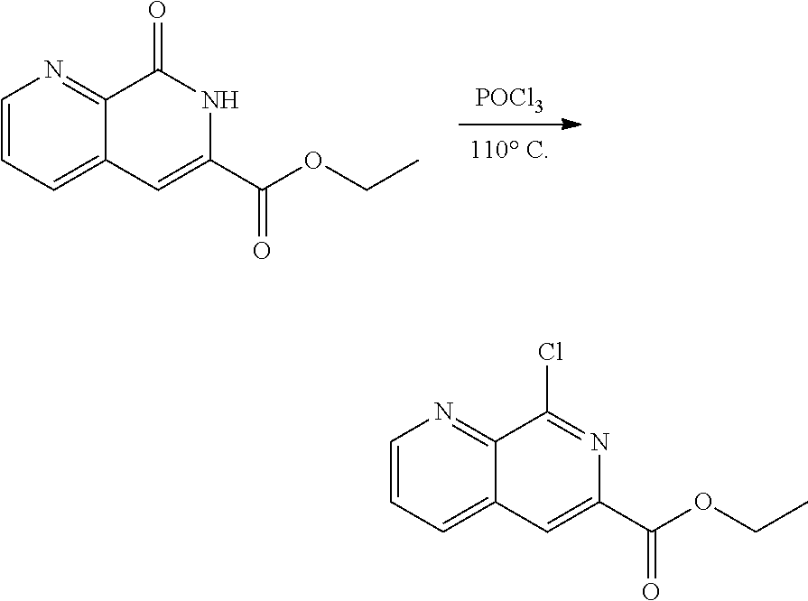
[POCl3].C1=CC=C2C(=N1)C(=O)NC(C(OCC)=O)=C2.C1=CC=C2C(=N1)C(Cl)=NC(C(OCC)=O)=C2
